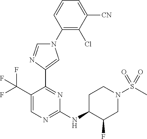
C1=CC=C([CN])C(Cl)=C1N1C=NC(C2=NC(NC3C(F)CN(S(=O)(=O)C)CC3)=NC=C2C(F)(F)F)=C1
